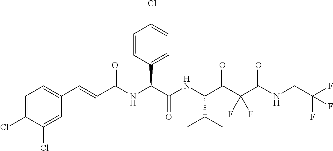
C1=C(Cl)C(Cl)=CC(C=CC(NC(C(NC(C(C(C(NCC(F)(F)F)=O)(F)F)=O)C(C)C)=O)C2=CC=C(Cl)C=C2)=O)=C1
